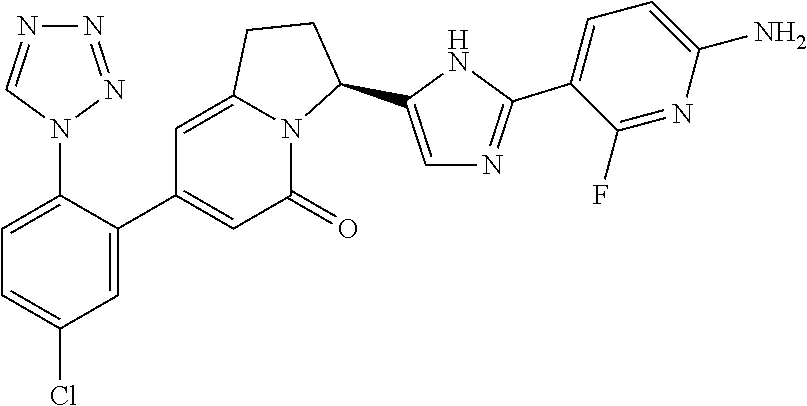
C1=C(N2N=NN=C2)C(C2=CC(=O)N3C(=C2)CCC3C2=CN=C(C3=CC=C(N)N=C3F)N2)=CC(Cl)=C1
